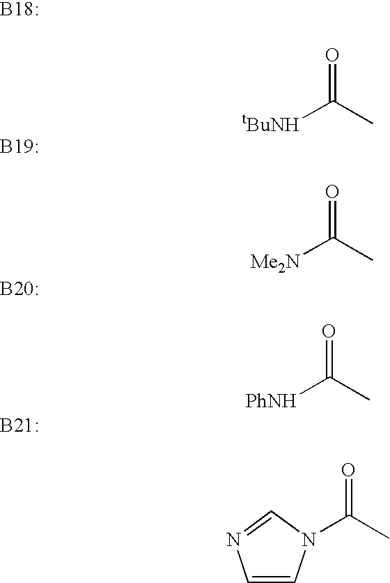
[tBuNH]C(C)=O.[Me2N]C(C)=O.[PhNH]C(C)=O.C1=CN(C(=O)C)C=N1
